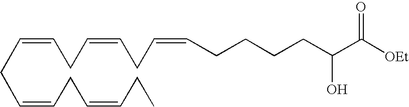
C(=CCC=CCC=CCCCCC(C([OEt])=O)O)CC=CCC=CCC
